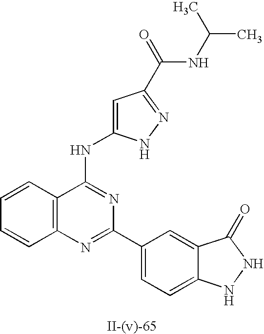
C1=C(NC2=NC(C3=CC=C4C(=C3)C(=O)NN4)=NC3=C2C=CC=C3)NN=C1C(NC(C)C)=O
